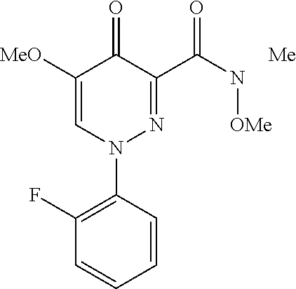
C1(F)=C(N2N=C(C(N[OMe])=O)C(=O)C([MeO])=C2)C=CC=C1.[Me]
